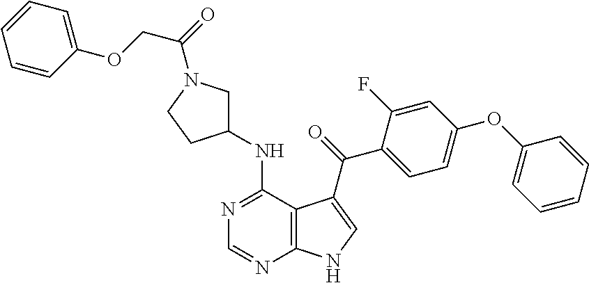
C1=CC=CC(OC2=CC=C(C(=O)C3=CNC4=C3C(NC3CN(C(=O)COC5=CC=CC=C5)CC3)=NC=N4)C(F)=C2)=C1
